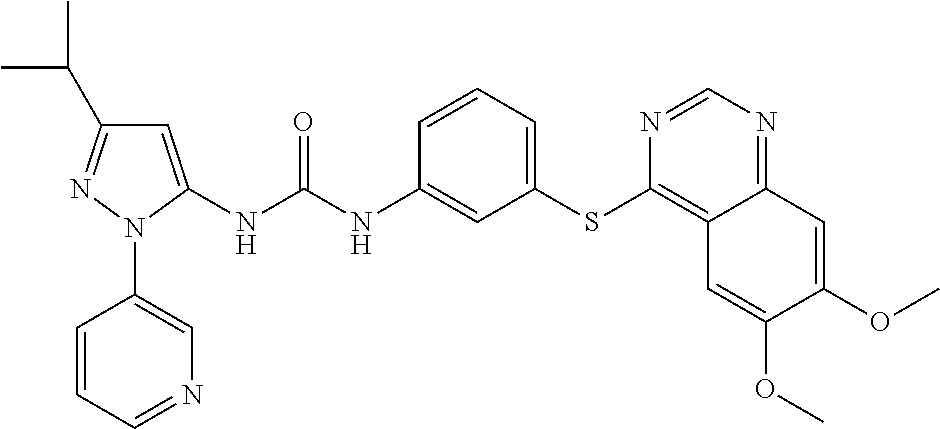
C1=C(NC(NC2=CC(SC3=C4C(=NC=N3)C=C(OC)C(OC)=C4)=CC=C2)=O)N(C2=CN=CC=C2)N=C1C(C)C
